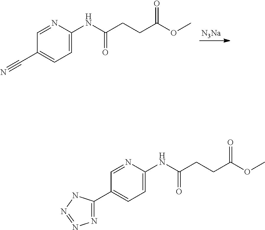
N1=CC(C#N)=CC=C1NC(CCC(OC)=O)=O.[N3Na].N1=CC(C2=NN=NN2)=CC=C1NC(CCC(OC)=O)=O
